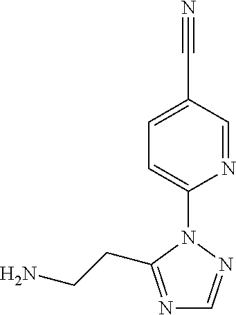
C1(N2C(CCN)=NC=N2)=CC=C(C#N)C=N1
